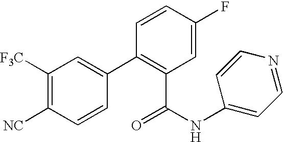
C1([F3C])=C([NC])C=CC(C2=C(C(NC3=CC=NC=C3)=O)C=C(F)C=C2)=C1
